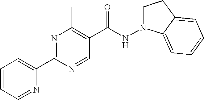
C1=CC=NC(C2=NC(C)=C(C(NN3CCC4=CC=CC=C34)=O)C=N2)=C1
